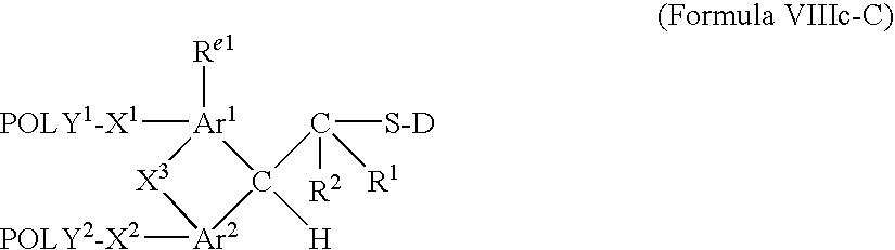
[POLY1-X1][Ar1]1([Re1])C([H])(C([R1])([R2])[S-D])[Ar2]([POLY2-X2])[X3]1
